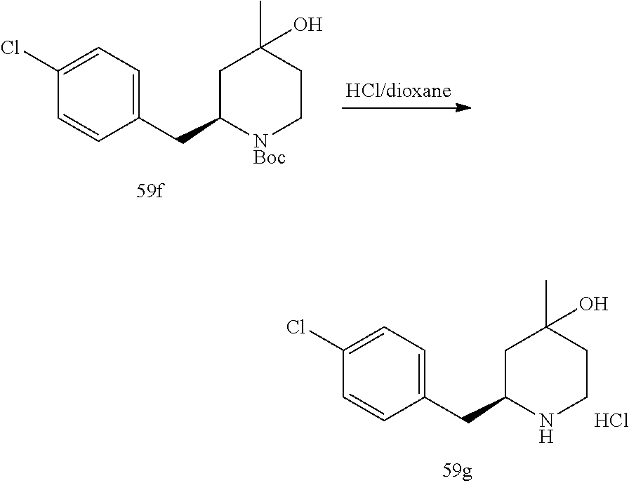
C1(CC2NCCC(O)(C)C2)=CC=C(Cl)C=C1.Cl.C1(CC2[NBoc]CCC(O)(C)C2)=CC=C(Cl)C=C1
